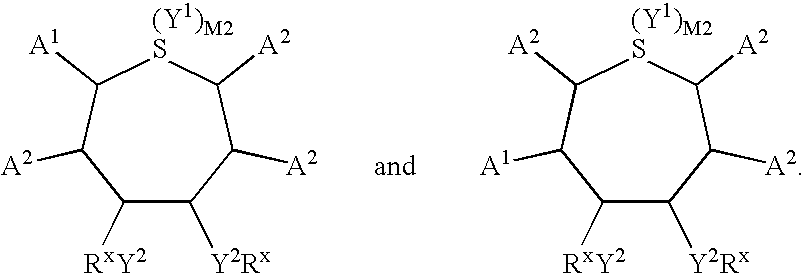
C1([RxY2])C([Y2Rx])C([A2])C([A2])[(Y1)M2S]C([A1])C1[A2].C1([RxY2])C([Y2Rx])C([A2])C([A2])[(Y1)M2S]C([A2])C1[A1]
